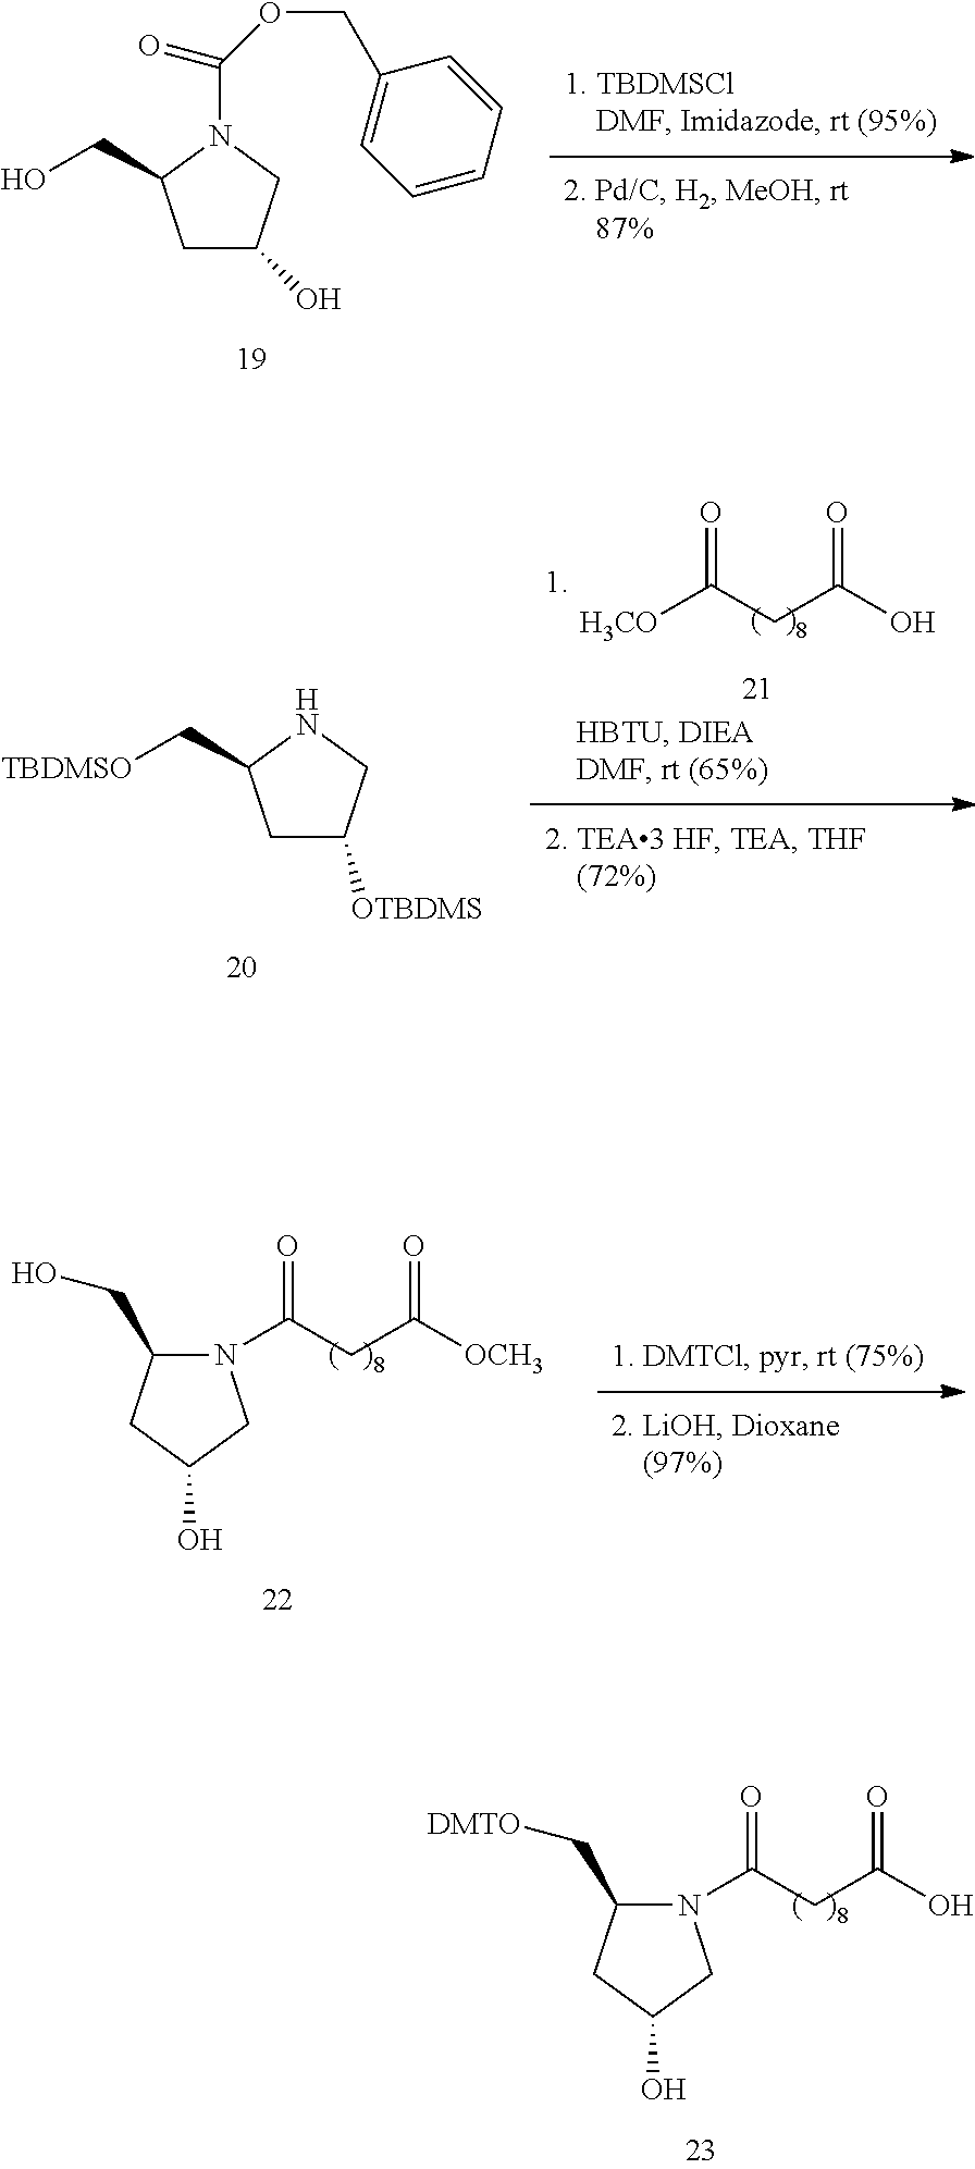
C1C(O)CN(C(=O)OCC2=CC=CC=C2)C1CO.N1(C(CC(O)=O)=O)C(C[DMTO])CC(O)C1.N1(C(CC([OCH3])=O)=O)C(CO)CC(O)C1.[H3CO]C(CC(O)=O)=O.C1C([OTBDMS])CNC1C[TBDMSO]
